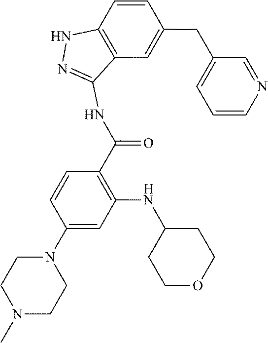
C1=CN=CC(CC2=CC3=C(C=C2)NN=C3NC(C2=C(NC3CCOCC3)C=C(N3CCN(C)CC3)C=C2)=O)=C1
